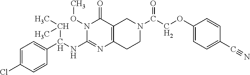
C(N1CC2=C(CC1)N=C(NC(C1=CC=C(Cl)C=C1)C(C)C)N(OC)C2=O)(=O)COC1=CC=C(C#N)C=C1
